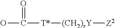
OC([T*][(CH2)zY][Z2])=O
